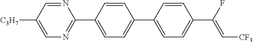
C1=C([C3H7])C=NC(C2=CC=C(C3=CC=C(C(F)=C[CF3])C=C3)C=C2)=N1
